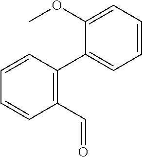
C1=C(OC)C(C2=C(C=O)C=CC=C2)=CC=C1
